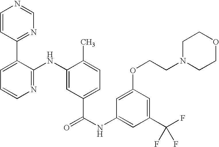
N1=C(NC2=CC(C(NC3=CC(C(F)(F)F)=CC(OCCN4CCOCC4)=C3)=O)=CC=C2C)C(C2=NC=NC=C2)=CC=C1
